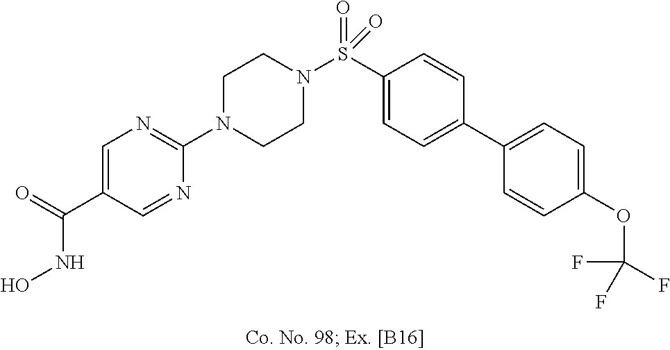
N1(C2=NC=C(C(NO)=O)C=N2)CCN(S(C2=CC=C(C3=CC=C(OC(F)(F)F)C=C3)C=C2)(=O)=O)CC1
